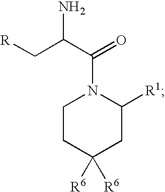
NC(C[R])C(N1CCC([R6])([R6])CC1[R1])=O
